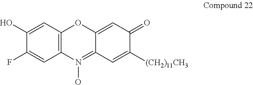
C1=C(O)C(F)=CC2=C1OC1=CC(=O)C([(CH2)11CH3])=CC1=N2O
